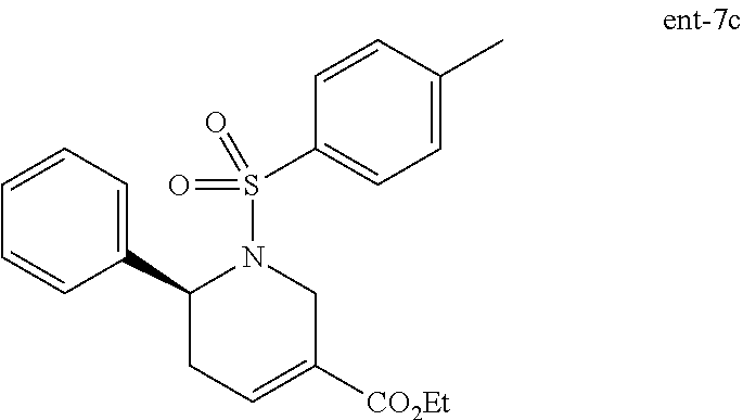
C1=CC=C(C2CC=C([CO2Et])CN2S(=O)(=O)C2=CC=C(C)C=C2)C=C1
